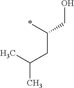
*C(CO)CC(C)C
